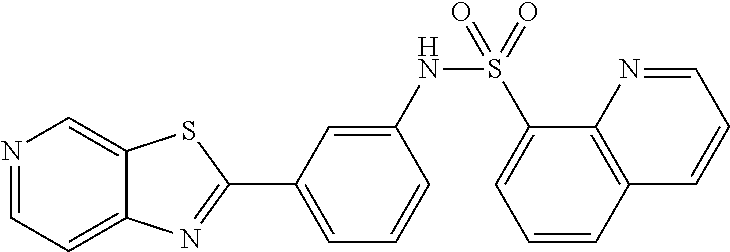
C1=C(NS(=O)(C2=CC=CC3=C2N=CC=C3)=O)C=CC=C1C1=NC2=CC=NC=C2S1
